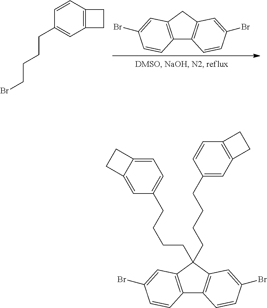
C12=C(CC3=C1C=CC(Br)=C3)C=C(Br)C=C2.C12=C(C=CC(CCCCBr)=C1)CC2.C12=C(C(CCCCC3=CC4=C(C=C3)CC4)(CCCCC3=CC=C4C(=C3)CC4)C3=C1C=CC(Br)=C3)C=C(Br)C=C2
